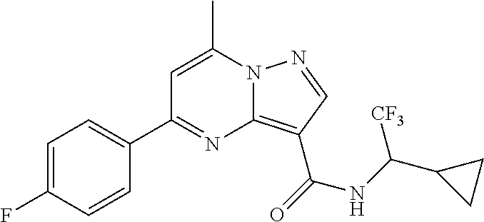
C1=C(C)N2C(=C(C(=O)NC(C3CC3)[CF3])C=N2)N=C1C1=CC=C(F)C=C1
